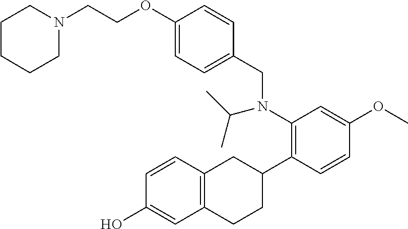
N1(CCOC2=CC=C(CN(C3=C(C4CC5=C(CC4)C=C(O)C=C5)C=CC(OC)=C3)C(C)C)C=C2)CCCCC1
